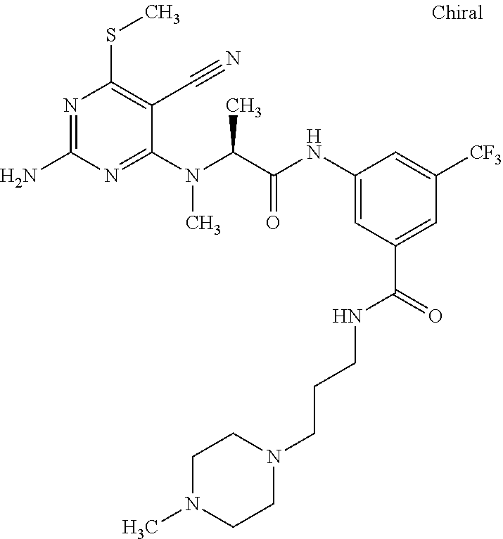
C1(N(C(C(NC2=CC(C(NCCCN3CCN(C)CC3)=O)=CC([CF3])=C2)=O)C)C)=NC(N)=NC(SC)=C1C#N
